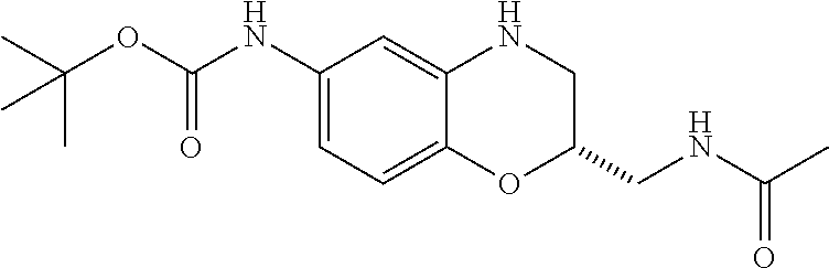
C1(NC(OC(C)(C)C)=O)=CC=C2C(=C1)NCC(CNC(C)=O)O2
